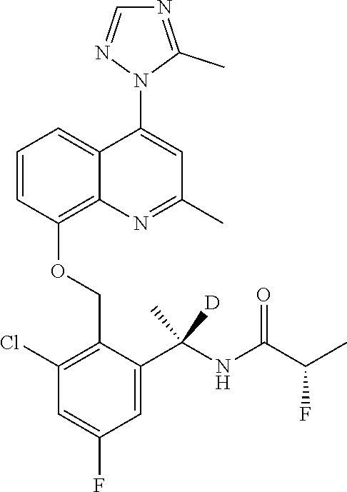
C1=CC(OCC2=C(Cl)C=C(F)C=C2C(NC(C(C)F)=O)(C)[D])=C2C(=C1)C(N1C(C)=NC=N1)=CC(C)=N2
